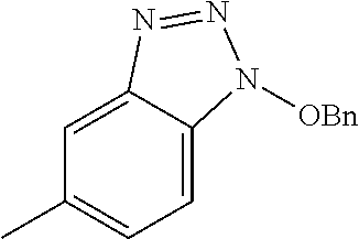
C1=C2C(=CC(C)=C1)N=NN2[OBn]
